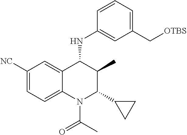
C1([NC])=CC=C2C(=C1)C(NC1=CC(C[OTBS])=CC=C1)C(C)C(C1CC1)N2C(C)=O
